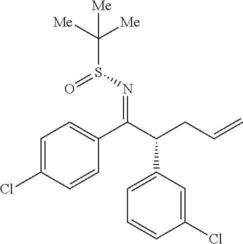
N(=C(C(CC=C)C1=CC=CC(Cl)=C1)C1=CC=C(Cl)C=C1)S(C([Me])([Me])[Me])=O
